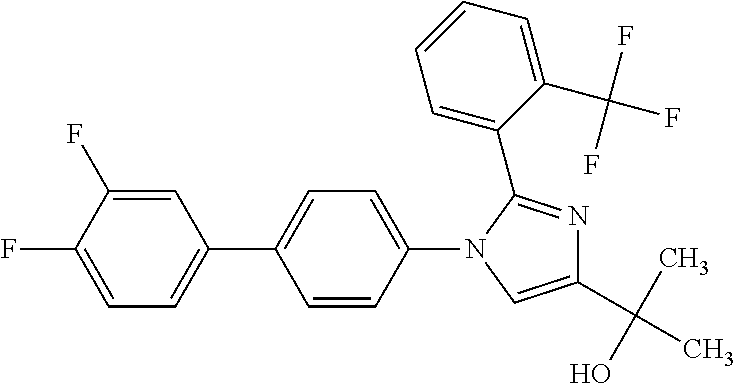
C1=C(F)C(F)=CC(C2=CC=C(N3C=C(C(C)(O)C)N=C3C3=CC=CC=C3C(F)(F)F)C=C2)=C1
